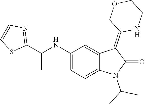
C1(NC(C2=NC=CS2)C)=CC=C2C(=C1)C(=C1NCCOC1)C(=O)N2C(C)C
